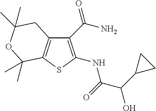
C1(C(N)=O)=C(NC(=O)C(O)C2CC2)SC2=C1CC(C)(C)OC2(C)C
